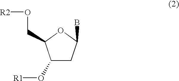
C1(O[R1])CC(B)OC1CO[R2]
